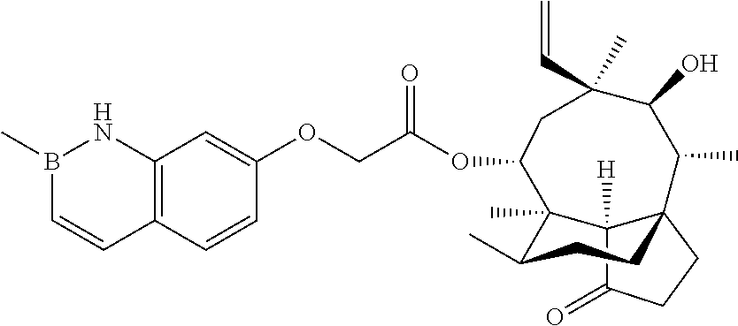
C1=CC2=C(C=C1OCC(OC1C3(C)C(C)CCC4(C3([H])C(=O)CC4)C(C)C(O)C(C=C)(C)C1)=O)NB(C)C=C2
